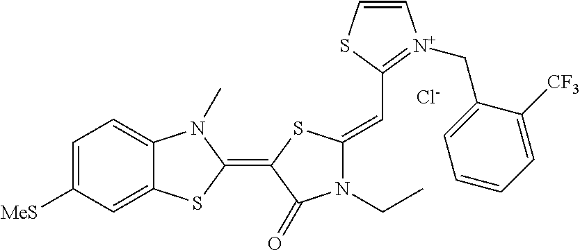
[Cl-].C1=C([MeS])C=C2C(=C1)N(C)C(=C1C(=O)N(CC)C(=CC3=[N+](CC4=CC=CC=C4[CF3])C=CS3)S1)S2
